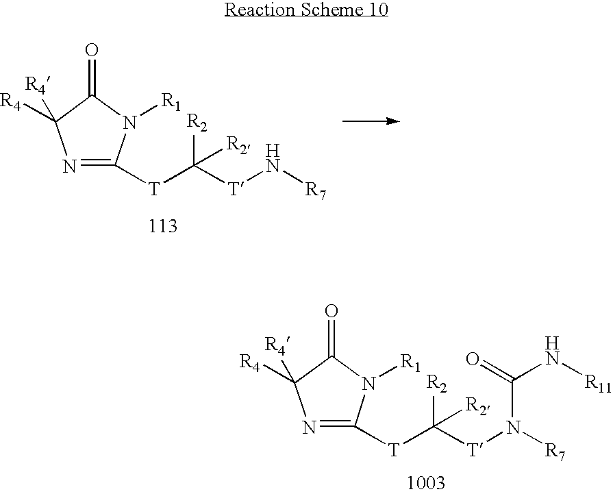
N1=C([T]C([T]N[R7])([R2])[R2])N([R1])C(=O)C1([R4])[R4].N1=C([T]C([T]N(C(=O)N[R11])[R7])([R2])[R2])N([R1])C(=O)C1([R4])[R4]
